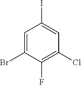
C1=C(Br)C(F)=C(Cl)C=C1I
